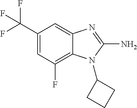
C12=C(F)C=C(C(F)(F)F)C=C1N=C(N)N2C1CCC1
